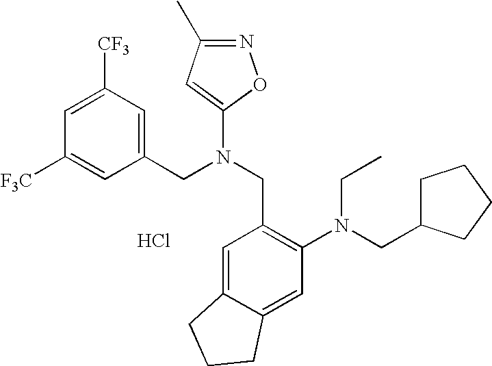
C1([F3C])=CC(CN(CC2=C(N(CC3CCCC3)CC)C=C3C(=C2)CCC3)C2=CC(C)=NO2)=CC([CF3])=C1.Cl
